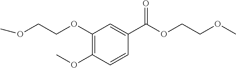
COCCOC1=C(OC)C=CC(C(OCCOC)=O)=C1
